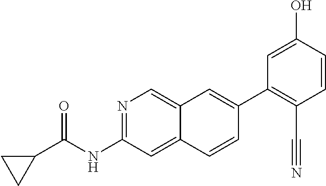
N1=C(NC(C2CC2)=O)C=C2C(=C1)C=C(C1=C(C#N)C=CC(O)=C1)C=C2
